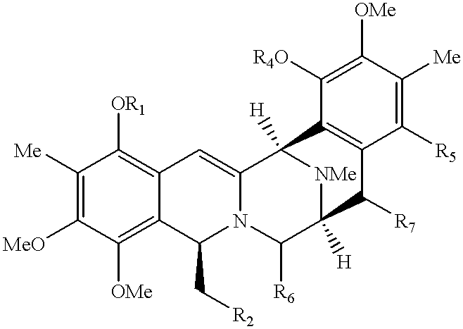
C1([Me])=C([MeO])C([OMe])=C2C(=C1[OR1])C=C1N(C2C[R2])C([R6])C2([H])[NMe]C1([H])C1=C(C2[R7])C([R5])=C([Me])C([OMe])=C1[R4O]
